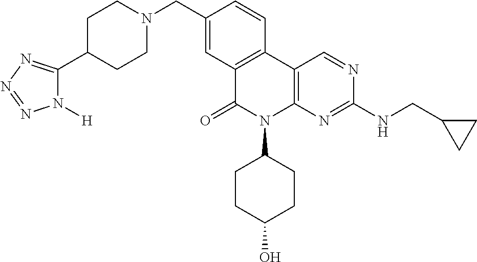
C1(C2=NN=NN2[H])CCN(CC2=CC3=C(C=C2)C2=C(N(C4CCC(O)CC4)C3=O)N=C(NCC3CC3)N=C2)CC1
